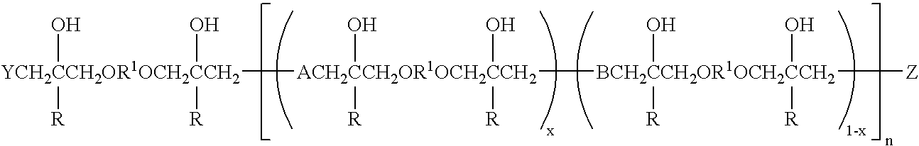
[YCH2CCH2OR1OCH2CCH2]([ACH2CCH2OR1OCH2CCH2]([BCH2CCH2OR1OCH2CCH2](O)([R])(O)([R])[Z])(O)([R])(O)[R])(O)([R])(O)[R]
